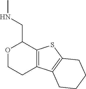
C12=C(SC3=C1CCCC3)C(CNC)OCC2
